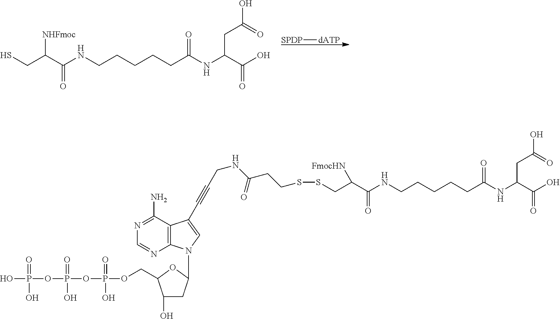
[SPDP][dATP].SCC(C(NCCCCCC(NC(C(O)=O)CC(=O)O)=O)=O)[NHFmoc].S(CC(C(NCCCCCC(NC(C(O)=O)CC(=O)O)=O)=O)[FmocHN])SCCC(NCC#CC1=CN(C2CC(O)C(COP(OP(OP(O)(=O)O)(=O)O)(=O)O)O2)C2=C1C(N)=NC=N2)=O
